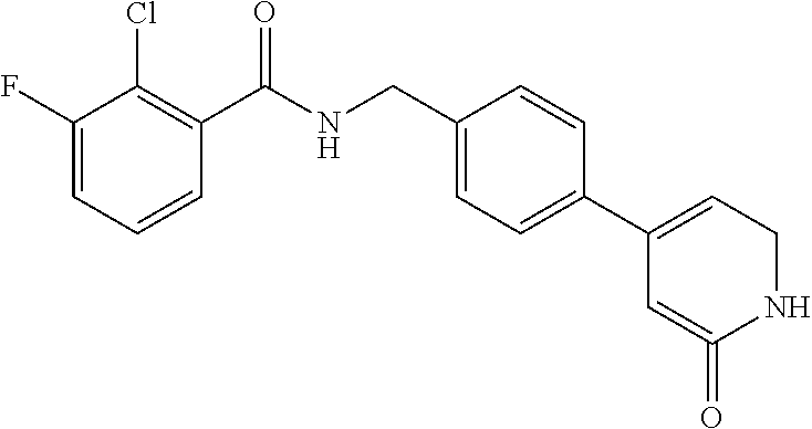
C1(F)=CC=CC(C(NCC2=CC=C(C3=CCNC(=O)=C3)C=C2)=O)=C1Cl
